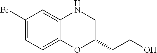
C1(Br)=CC=C2C(=C1)NCC(CCO)O2
